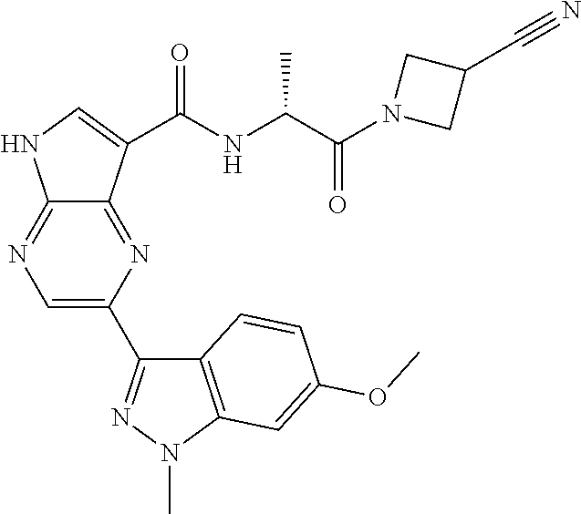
C1=C(C2=NN(C)C3=C2C=CC(OC)=C3)N=C2C(=N1)NC=C2C(NC(C(N1CC(C#N)C1)=O)C)=O
